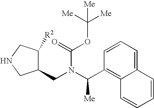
C1(CN(C(C2=C3C(=CC=C2)C=CC=C3)[Me])C(OC([Me])([Me])[Me])=O)C([R2])CNC1
